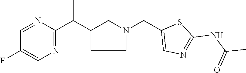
C1=NC(C(C2CCN(CC3=CN=C(NC(C)=O)S3)C2)C)=NC=C1F
